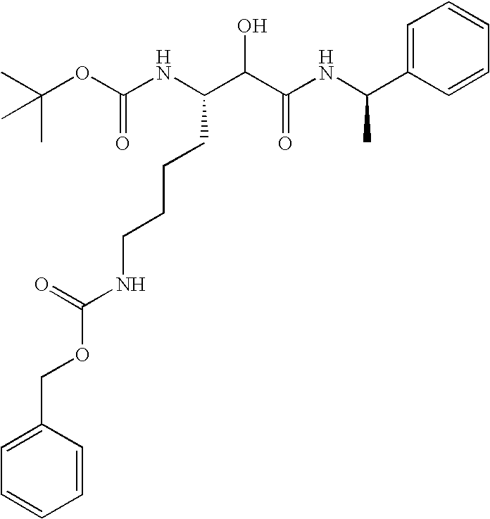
O(C(NC(C(C(NC(C1=CC=CC=C1)C)=O)O)CCCCNC(OCC1=CC=CC=C1)=O)=O)C(C)(C)C
